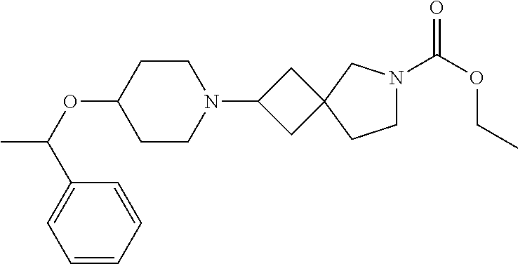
C1CN(C2CC3(C2)CCN(C(OCC)=O)C3)CCC1OC(C)C1=CC=CC=C1
